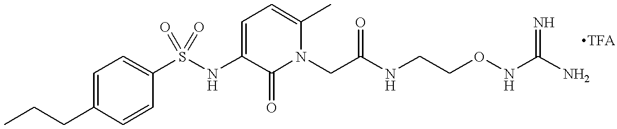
C1=CC(S(NC2=CC=C(C)N(CC(=O)NCCONC(N)=N)C2=O)(=O)=O)=CC=C1CCC
